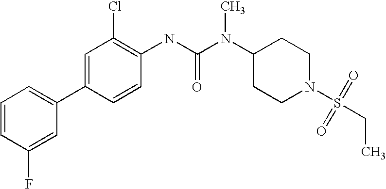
C1=CC(F)=CC(C2=CC(Cl)=C(NC(N(C3CCN(S(CC)(=O)=O)CC3)C)=O)C=C2)=C1
